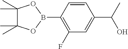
C1=CC(B2OC(C)(C)C(C)(C)O2)=C(F)C=C1C(C)O
